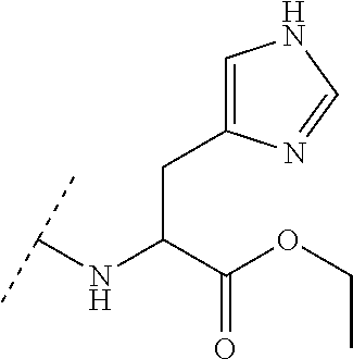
C(C(C(OCC)=O)NC(C)C)C1=CNC=N1
